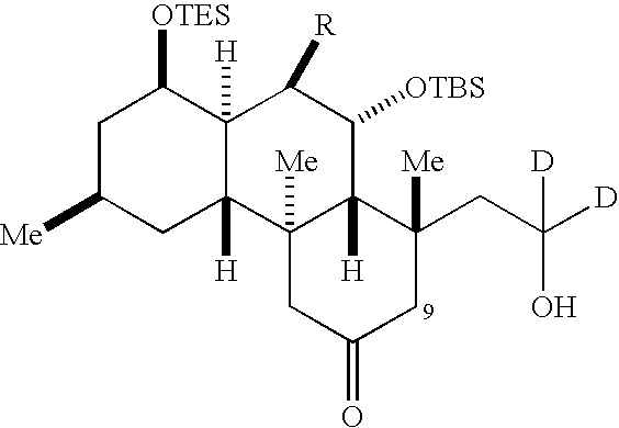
C1C([Me])CC2([H])C([H])(C1[OTES])C([R])C([OTBS])C1([H])C2([Me])CC(=O)CC1([Me])CC([D])([D])O
